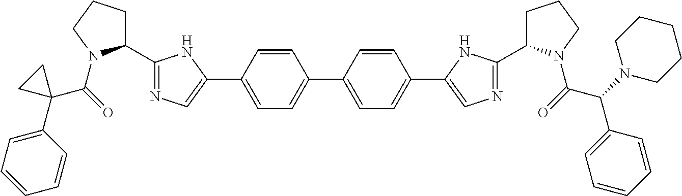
C1=CC(C2=CN=C(C3CCCN3C(=O)C3(C4=CC=CC=C4)CC3)N2)=CC=C1C1=CC=C(C2=CN=C(C3CCCN3C(=O)C(N3CCCCC3)C3=CC=CC=C3)N2)C=C1
